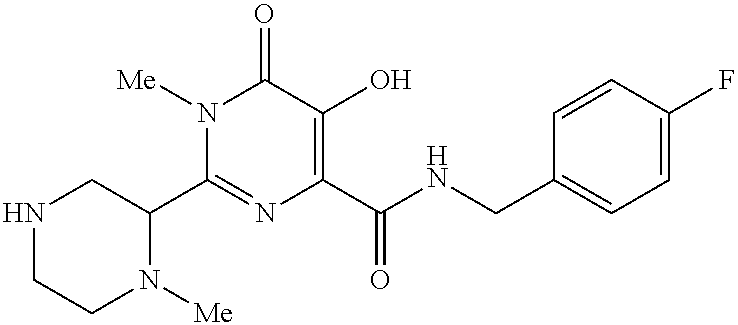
N1([Me])C(C2CNCCN2[Me])=NC(C(NCC2=CC=C(F)C=C2)=O)=C(O)C1=O
